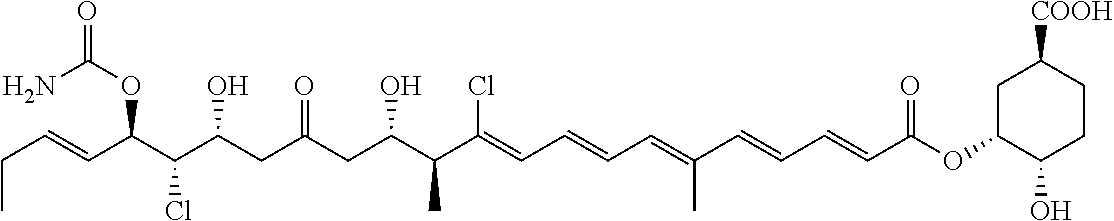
CCC=CC(C(C(CC(CC(C(C(=CC=CC=C(C=CC=CC(OC1C(O)CCC([COOH])C1)=O)C)Cl)C)O)=O)O)Cl)OC(=O)N
